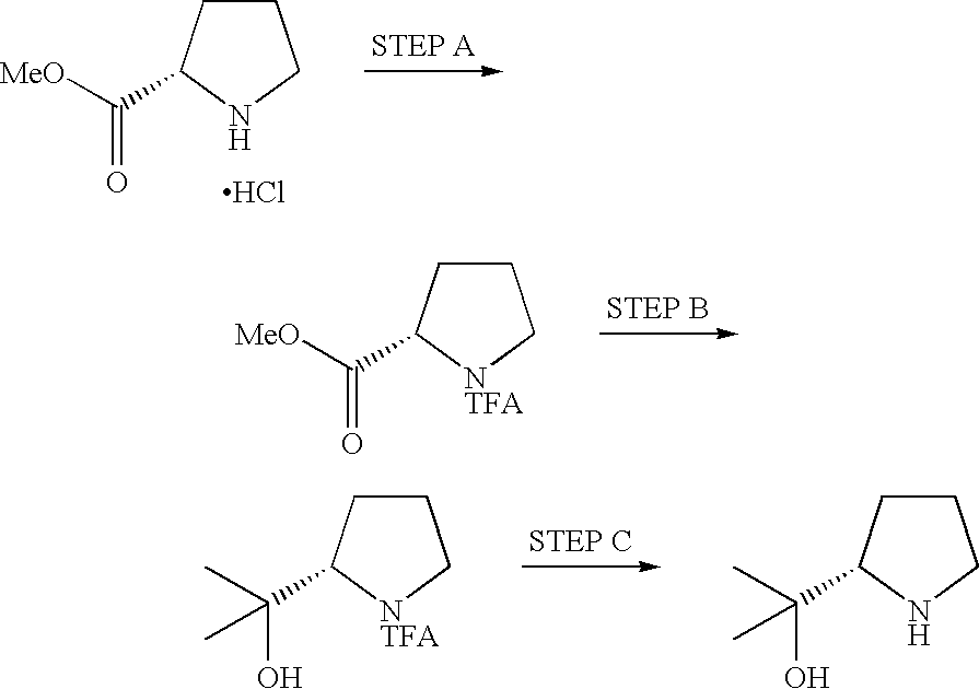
C1CCNC1C([MeO])=O.Cl.C1CC[NTFA]C1C([MeO])=O.C1CC[NTFA]C1C(C)(O)C.C1CCNC1C(C)(O)C
